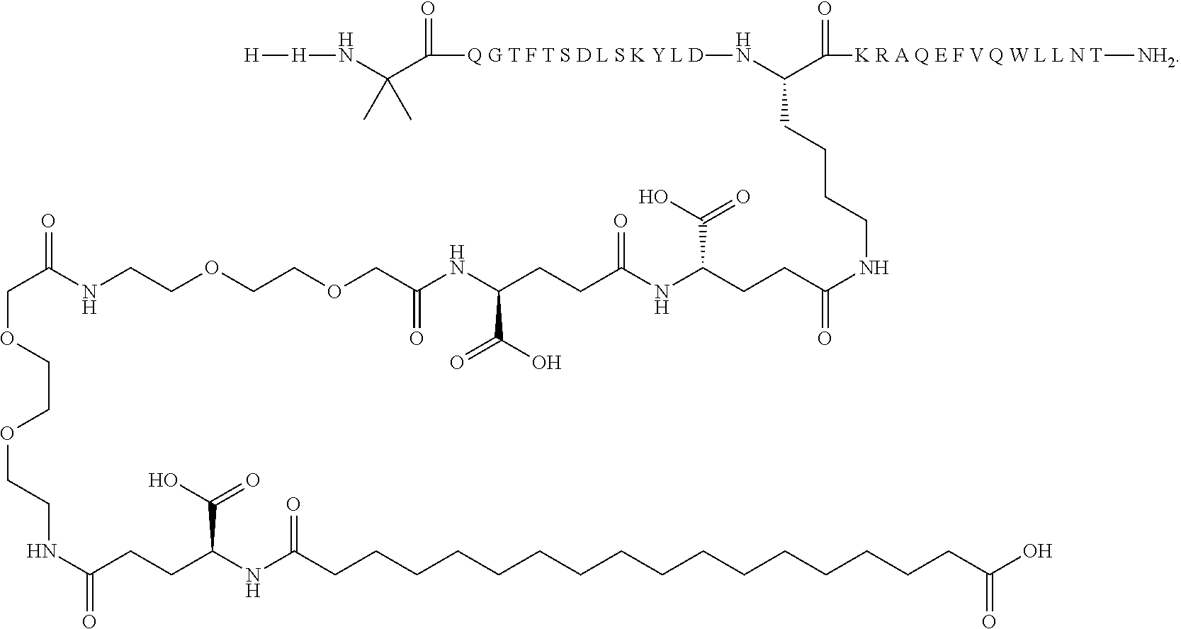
[H](NC(C([Q G T F T S D L S K Y L D]NC(C([K R A Q E F V Q W L L N T](C)[NH2])=O)CCCCNC(CCC(NC(CCC(C(O)=O)NC(COCCOCCNC(COCCOCCNC(CCC(NC(CCCCCCCCCCCCCCCCC(O)=O)=O)C(O)=O)=O)=O)=O)=O)C(=O)O)=O)=O)(C)C)[H]
